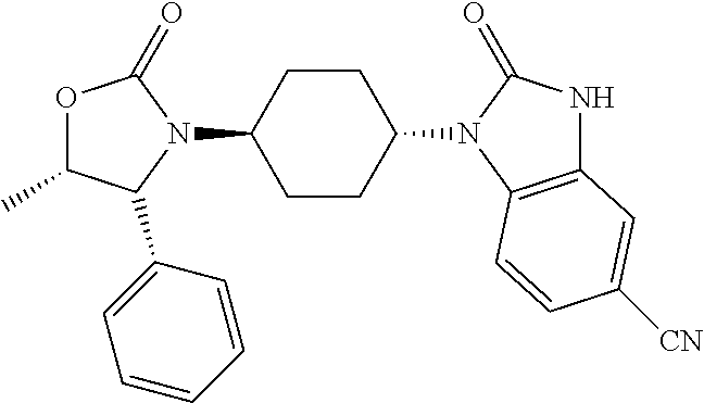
O1C(C)C(C2=CC=CC=C2)N(C2CCC(N3C(=O)NC4=C3C=CC([CN])=C4)CC2)C1=O
